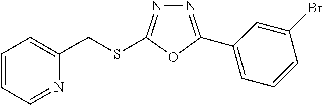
N1=C(C2=CC=CC(Br)=C2)OC(SCC2=CC=CC=N2)=N1
